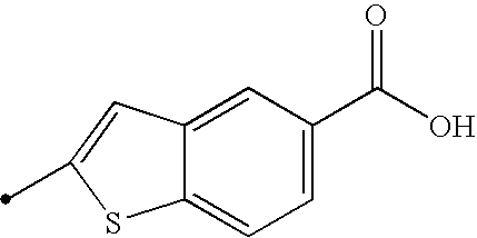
C1=C(C(O)=O)C=C2C(=C1)SC(C)=C2
